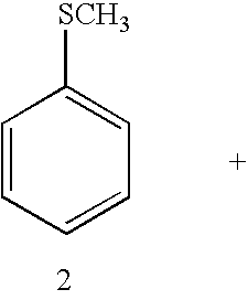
C1=CC=C([SCH3])C=C1
